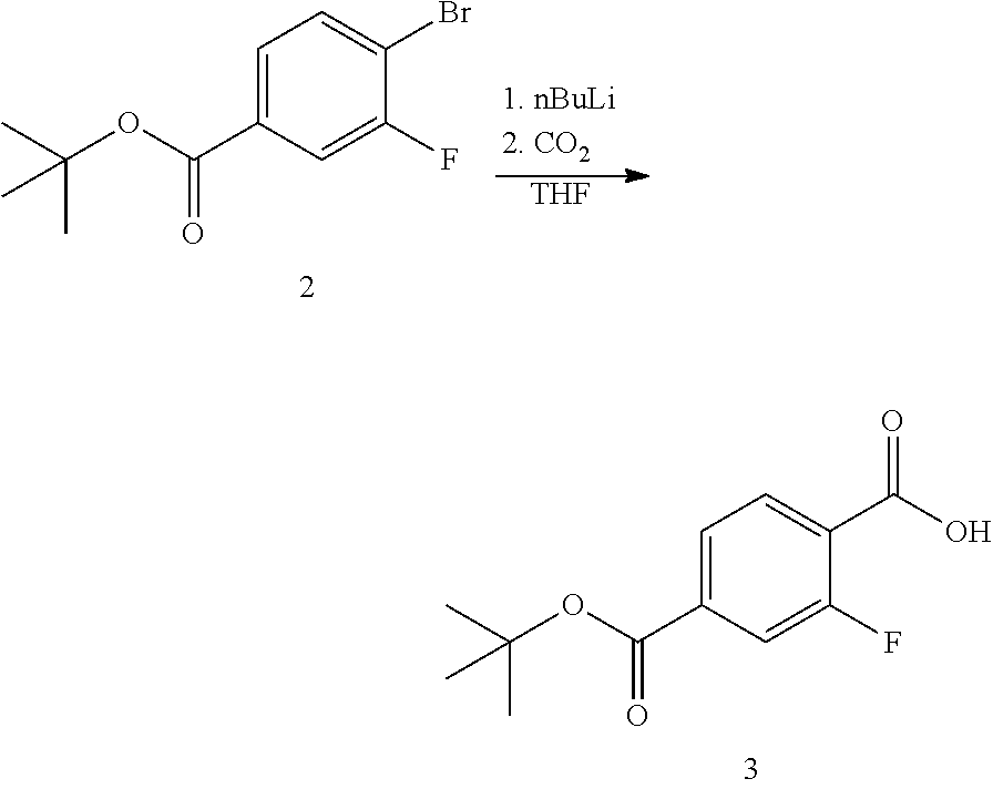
C1=C(C(OC(C)(C)C)=O)C=C(F)C(C(O)=O)=C1.C1=C(C(OC(C)(C)C)=O)C=C(F)C(Br)=C1.[THF]
